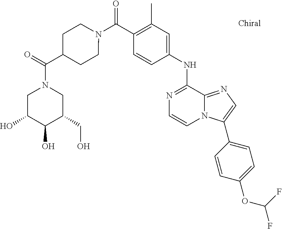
N1=C(NC2=CC(C)=C(C(N3CCC(C(=O)N4CC(O)C(O)C(CO)C4)CC3)=O)C=C2)C2=NC=C(C3=CC=C(OC(F)F)C=C3)N2C=C1
